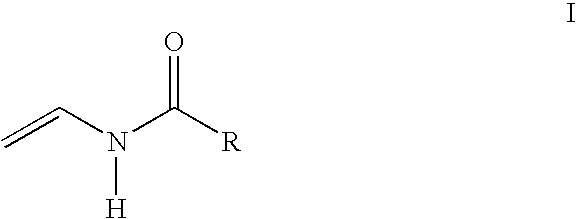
C=CN(C([R])=O)[H]
